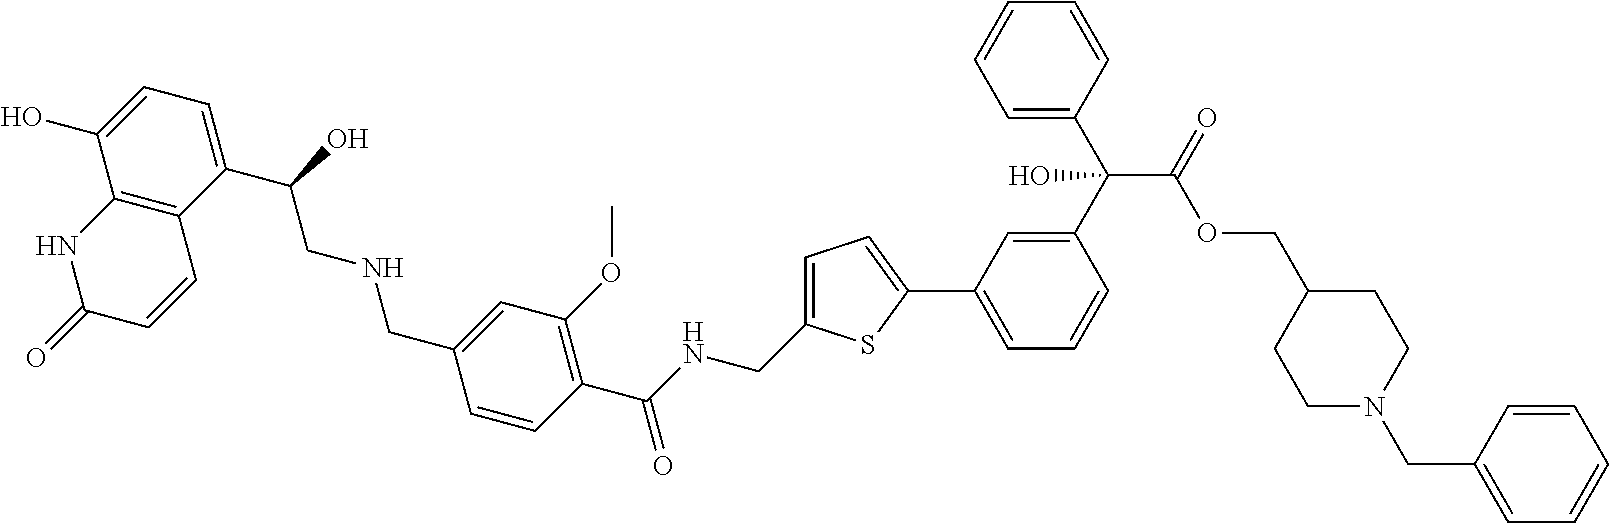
C1(C(CNCC2=CC(OC)=C(C(NCC3=CC=C(C4=CC=CC(C(C5=CC=CC=C5)(C(OCC5CCN(CC6=CC=CC=C6)CC5)=O)O)=C4)S3)=O)C=C2)O)=CC=C(O)C2=C1C=CC(=O)N2
